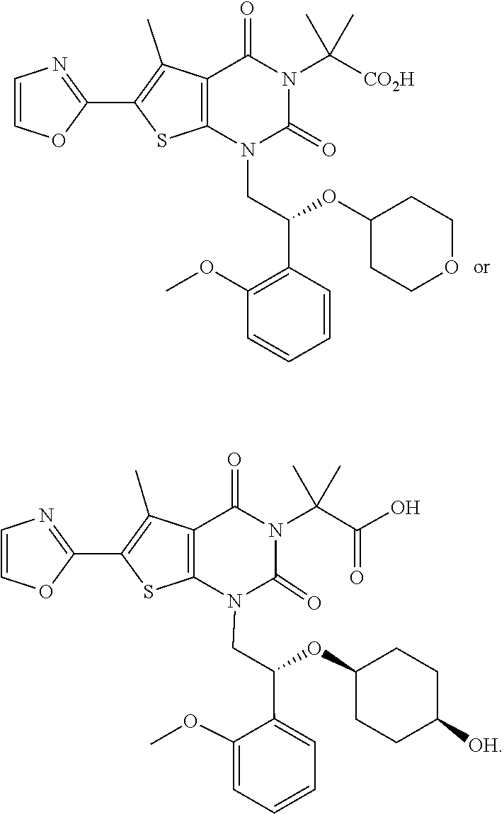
C1(OC(C2=C(OC)C=CC=C2)CN2C(=O)N(C([CO2H])(C)C)C(=O)C3=C2SC(C2=NC=CO2)=C3C)CCOCC1.O(C1CCC([OH])CC1)C(C1=CC=CC=C1OC)CN1C(=O)N(C(C(=O)O)(C)C)C(=O)C2=C1SC(C1=NC=CO1)=C2C
